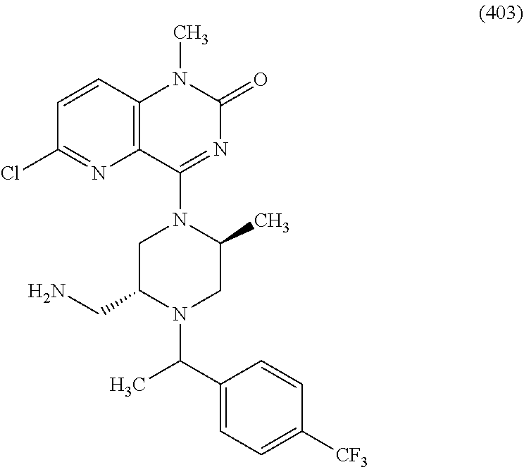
[CF3]C1=CC=C(C(C)N2C(CN)CN(C3=NC(=O)N(C)C4=C3N=C(Cl)C=C4)C(C)C2)C=C1
